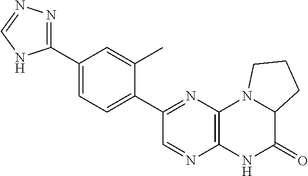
C1(C2=NC3=C(N=C2)NC(=O)C2N3CCC2)=CC=C(C2=NN=CN2)C=C1C
